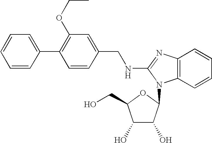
C1=C(C2=C(OCC)C=C(CNC3=NC4=C(C=CC=C4)N3C3C(O)C(O)C(CO)O3)C=C2)C=CC=C1
